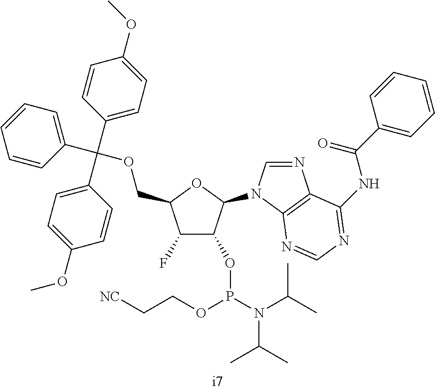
C1(F)C(OP(OCC[NC])N(C(C)C)C(C)C)C(N2C3=C(N=C2)C(NC(C2=CC=CC=C2)=O)=NC=N3)OC1COC(C1=CC=CC=C1)(C1=CC=C(OC)C=C1)C1=CC=C(OC)C=C1
